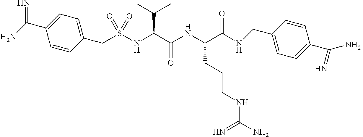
S(NC(C(NC(C(=O)NCC1=CC=C(C(=N)[NH2])C=C1)CCCNC(N)=N)=O)C(C)C)(CC1=CC=C(C(=N)N)C=C1)(=O)=O
